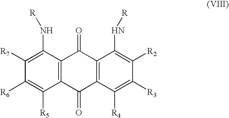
C1([R6])=C([R5])C2=C(C(N[R])=C1[R7])C(=O)C1=C(C2=O)C([R4])=C([R3])C([R2])=C1N[R]
